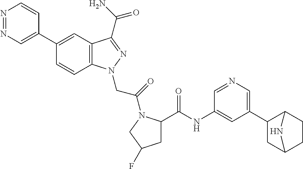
N1=NC=C(C2=CC3=C(C=C2)N(CC(=O)N2C(C(NC4=CC(C5CC6CCC5N6)=CN=C4)=O)CC(F)C2)N=C3C(N)=O)C=C1
